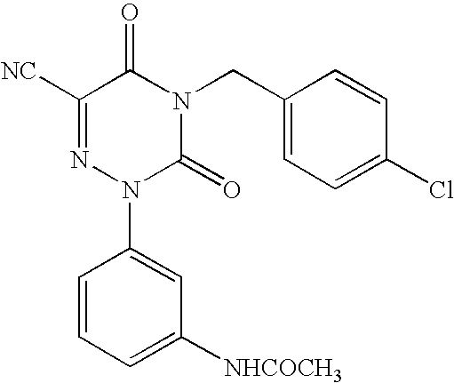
C1(CN2C(=O)C([NC])=NN(C3=CC([NHCOCH3])=CC=C3)C2=O)=CC=C(Cl)C=C1
